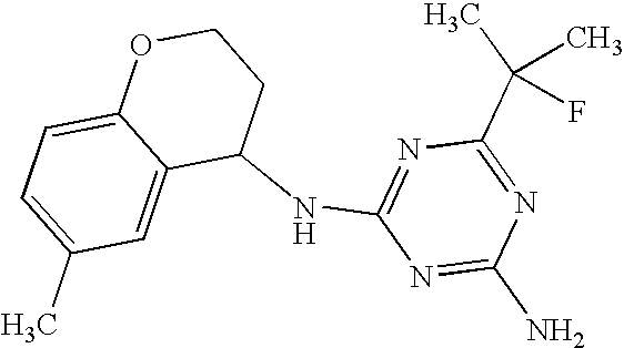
C1(NC2=NC(C(C)(C)F)=NC(N)=N2)CCOC2=CC=C(C)C=C12
